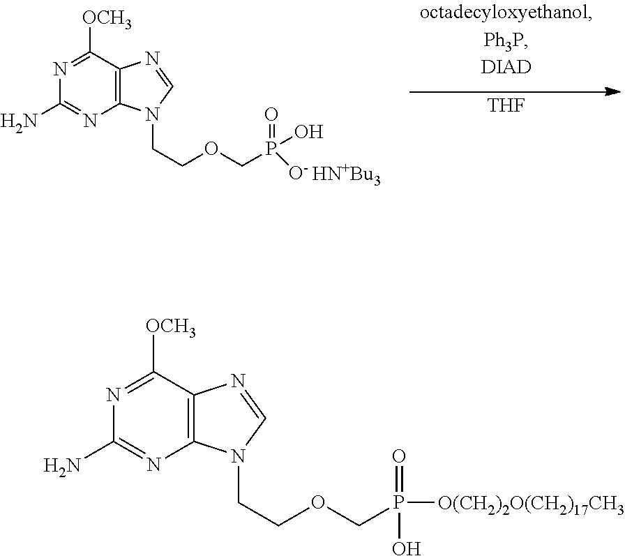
NC1=NC2=C(C([OCH3])=N1)N=CN2CCOCP(=O)(O)[O(CH2)2O(CH2)17CH3].NC1=NC2=C(C([OCH3])=N1)N=CN2CCOCP(=O)(O)[O-].[HN+Bu3].[THF]
